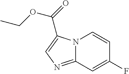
FC1=CC2=NC=C(C(=O)OCC)N2C=C1
